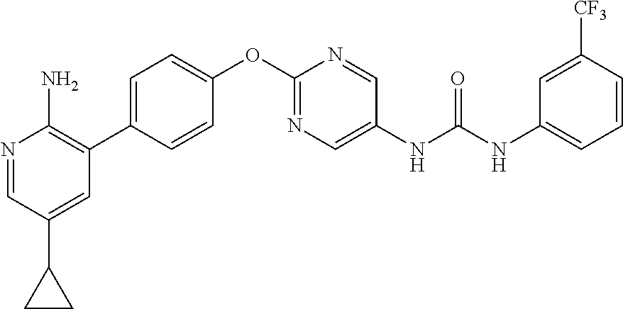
N1=CC(C2CC2)=CC(C2=CC=C(OC3=NC=C(NC(NC4=CC=CC([CF3])=C4)=O)C=N3)C=C2)=C1N
